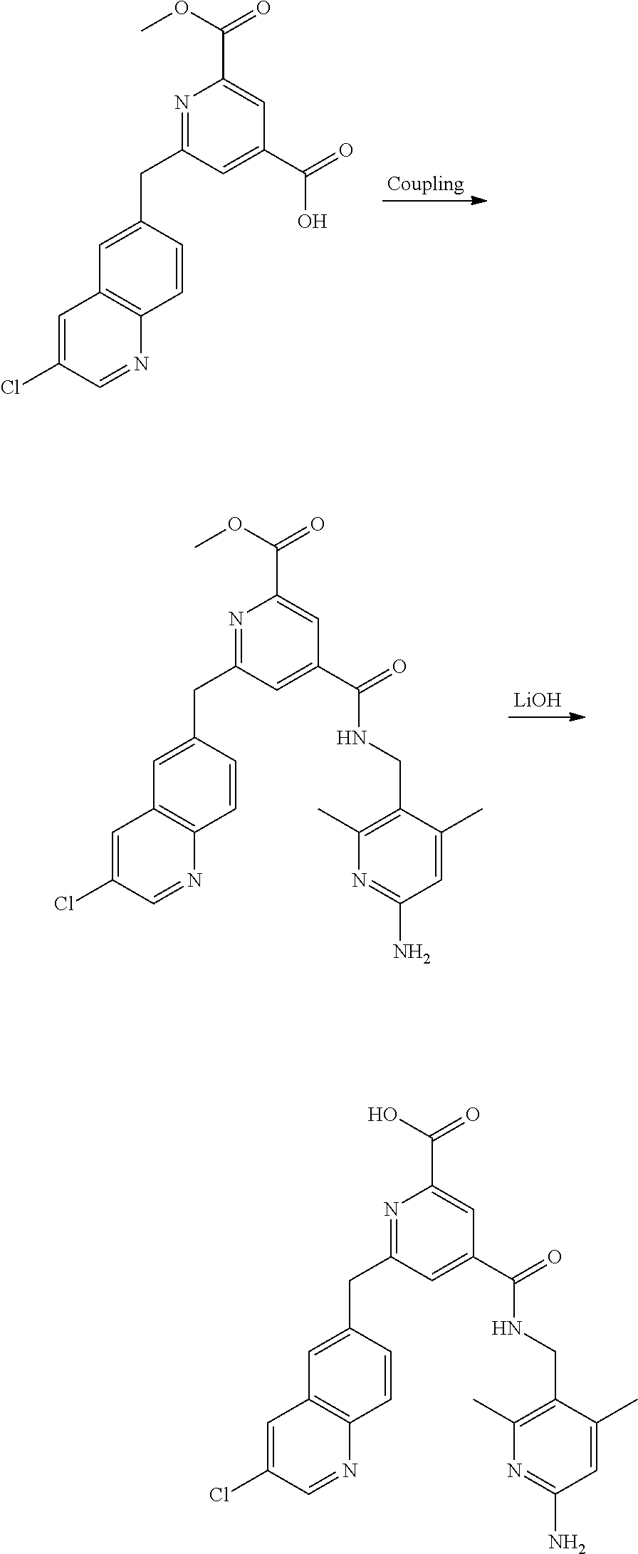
C1=C(CC2=NC(C(OC)=O)=CC(C(=O)O)=C2)C=CC2=C1C=C(Cl)C=N2.C1=C(CC2=NC(C(OC)=O)=CC(C(=O)NCC3=C(C)N=C(N)C=C3C)=C2)C=CC2=C1C=C(Cl)C=N2.[LiOH].C1=C(CC2=NC(C(O)=O)=CC(C(=O)NCC3=C(C)N=C(N)C=C3C)=C2)C=CC2=C1C=C(Cl)C=N2
